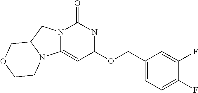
C1(COC2=NC(=O)N3C(=C2)N2C(C3)COCC2)=CC=C(F)C(F)=C1
